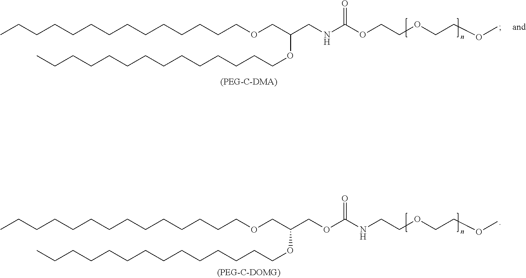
CCCCCCCCCCCCCCOCC(CNC(OCCOCCOC)=O)OCCCCCCCCCCCCCC.CCCCCCCCCCCCCCOCC(COC(NCCOCCOC)=O)OCCCCCCCCCCCCCC
